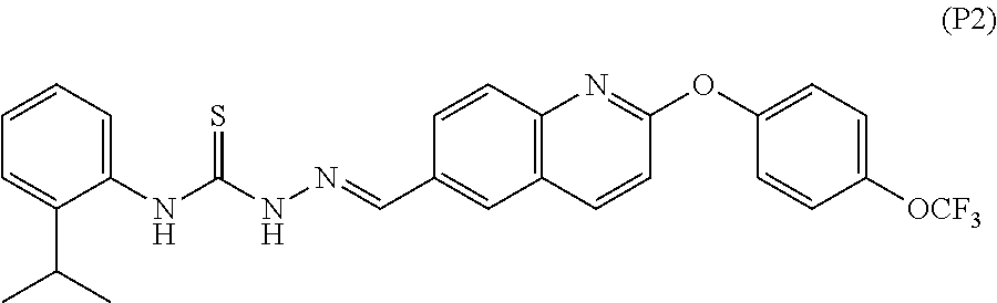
C1=CC=C(NC(NN=CC2=CC3=C(C=C2)N=C(OC2=CC=C([OCF3])C=C2)C=C3)=S)C(C(C)C)=C1
